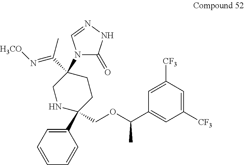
C1([CF3])=CC([CF3])=CC(C(OCC2(C3=CC=CC=C3)CCC(N3C(=O)NN=C3)(C(=N[H3CO])C)CN2)C)=C1
